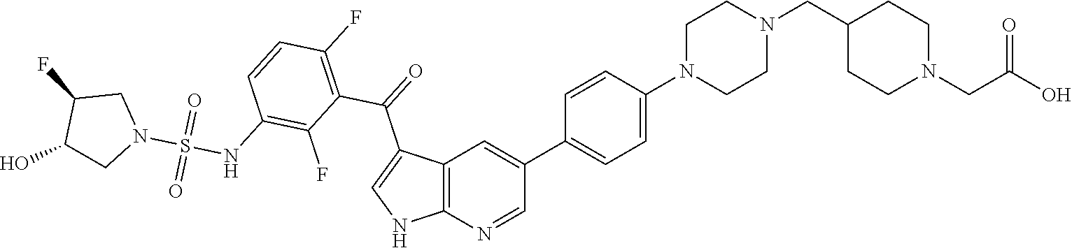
C12=C(N=CC(C3=CC=C(N4CCN(CC5CCN(CC(O)=O)CC5)CC4)C=C3)=C1)NC=C2C(=O)C1=C(F)C=CC(NS(N2CC(F)C(O)C2)(=O)=O)=C1F
